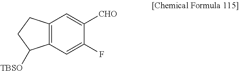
C12=C(C=C(F)C([CHO])=C1)C([TBSO])CC2
